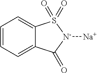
C1=CC=C2C(=C1)S(=O)(=O)[N-]([Na])C2=O
